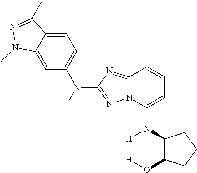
C1(N(C2=CC=CC3=NC(N([H])C4=CC=C5C(=C4)N(C)N=C5C)=NN23)[H])C(O[H])CCC1
